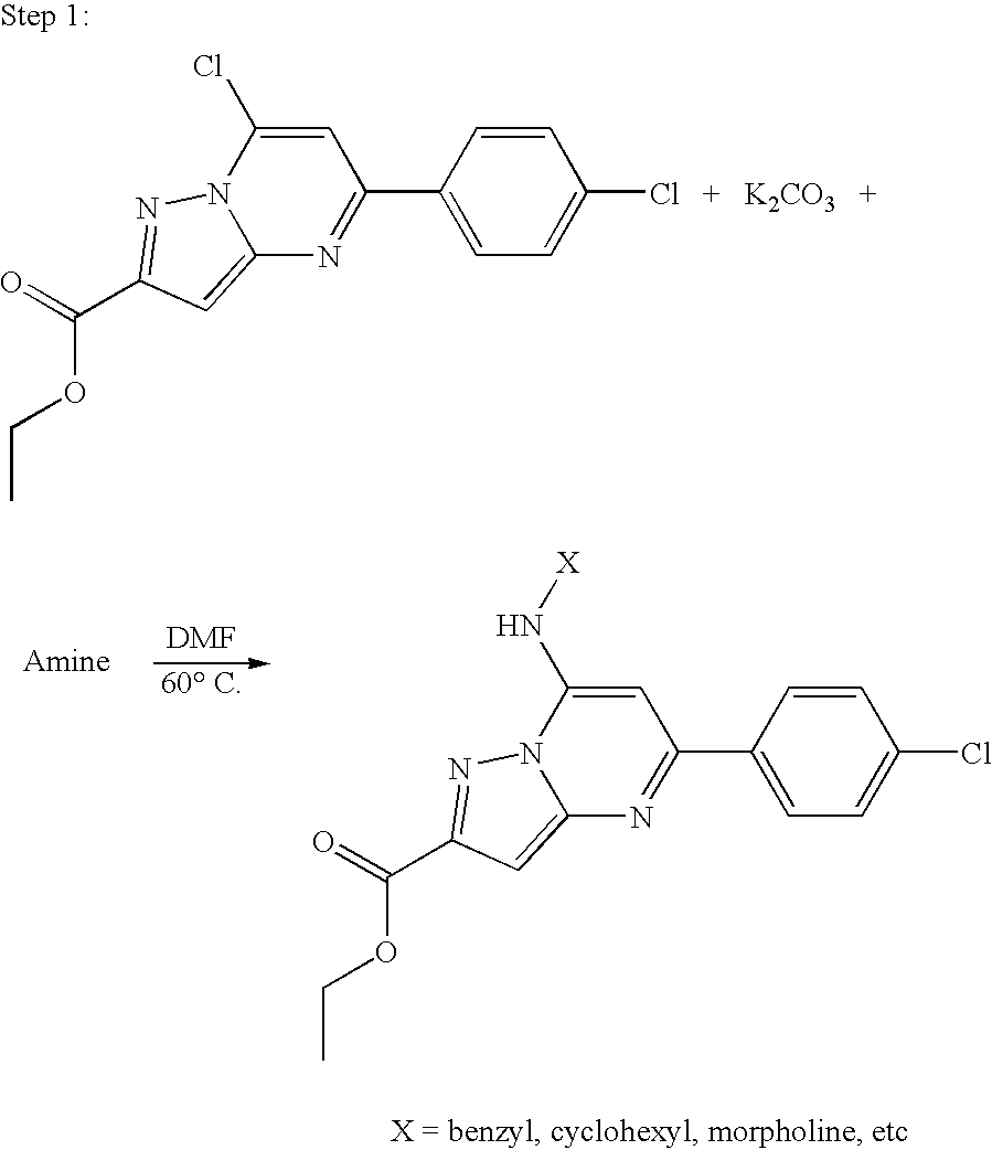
N12C(=CC(C(=O)OCC)=N1)N=C(C1=CC=C(Cl)C=C1)C=C2Cl.[K2CO3].N12C(=CC(C(=O)OCC)=N1)N=C(C1=CC=C(Cl)C=C1)C=C2N[X]
